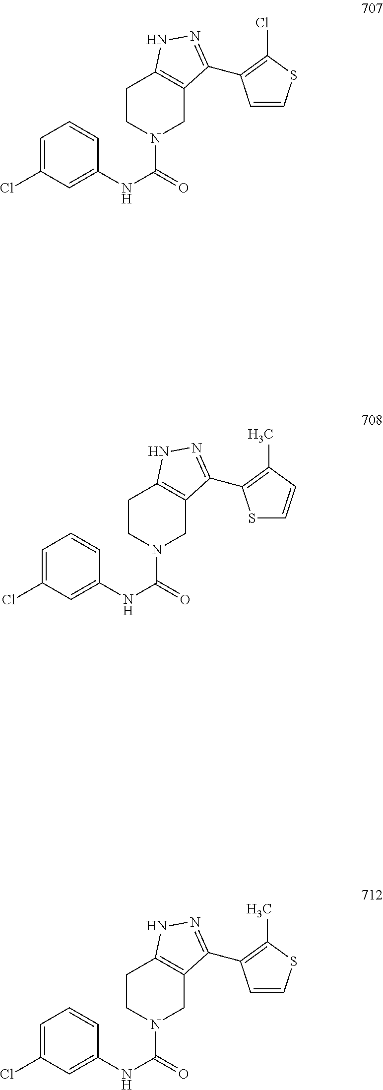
C1=C(Cl)C=C(NC(=O)N2CC3=C(CC2)NN=C3C2=C(Cl)SC=C2)C=C1.C1=C(Cl)C=C(NC(=O)N2CC3=C(CC2)NN=C3C2=C(C)C=CS2)C=C1.C1=C(Cl)C=C(NC(=O)N2CC3=C(CC2)NN=C3C2=C(C)SC=C2)C=C1
